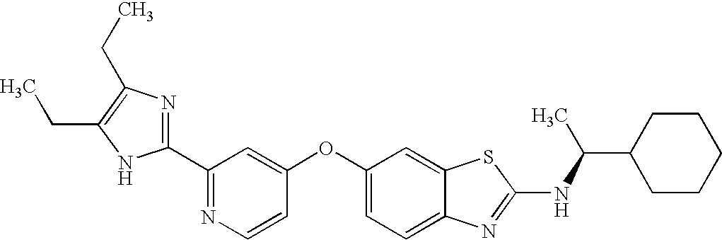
N1=C(C2=NC(CC)=C(CC)N2)C=C(OC2=CC=C3C(=C2)SC(NC(C2CCCCC2)C)=N3)C=C1
